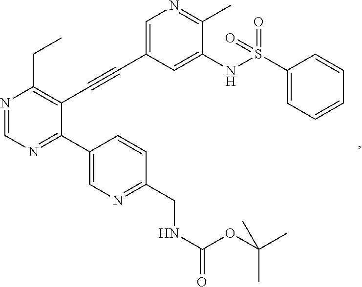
N1=CN=C(C2=CN=C(CNC(=O)OC(C)(C)C)C=C2)C(C#CC2=CN=C(C)C(NS(=O)(=O)C3=CC=CC=C3)=C2)=C1CC
